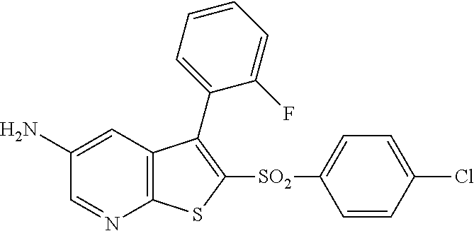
C1(N)=CC2=C(N=C1)SC([SO2]C1=CC=C(Cl)C=C1)=C2C1=CC=CC=C1F
